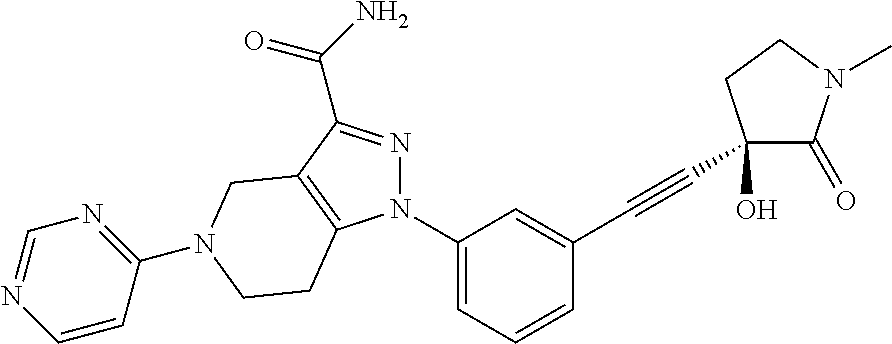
C1(N2N=C(C(N)=O)C3=C2CCN(C2=NC=NC=C2)C3)=CC=CC(C#CC2(O)C(=O)N(C)CC2)=C1
